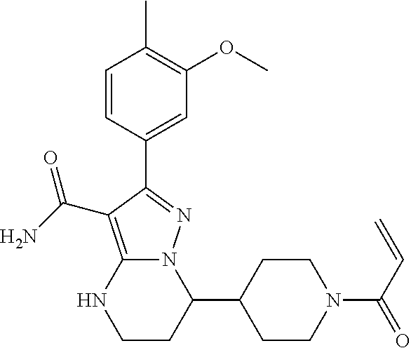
C1=CC(C2=NN3C(=C2C(=O)N)NCCC3C2CCN(C(C=C)=O)CC2)=CC(OC)=C1C
